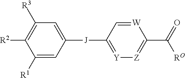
[R3]C1=C([R2])C([R1])=CC([J]C2=[Y][Z]=C(C(=O)[RO])[W]=C2)=C1
